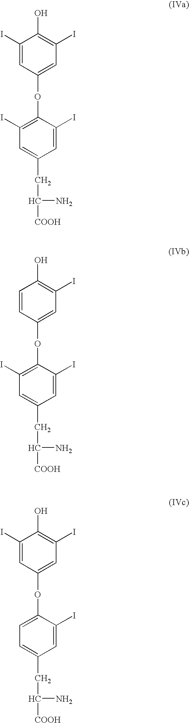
C1(I)=CC(OC2=C(I)C=C(CC(N)[COOH])C=C2I)=CC(I)=C1O.C1=CC(OC2=C(I)C=C(CC(N)[COOH])C=C2I)=CC(I)=C1O.C1(I)=CC(OC2=CC=C(CC(N)[COOH])C=C2I)=CC(I)=C1O
